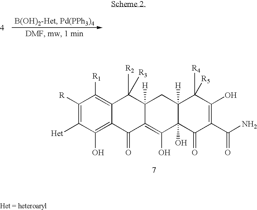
C1([R])=C([Het])C(O)=C2C(=C1[R1])C([R2])([R3])C1([H])C(=C(O)C3(O)C([H])(C1)C([R4])([R5])C(O)=C(C(=O)N)C3=O)C2=O
